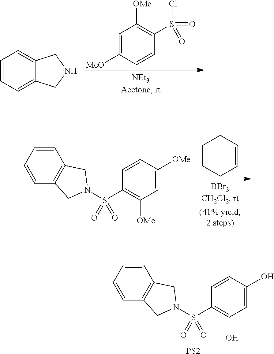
C1=CC=CC2=C1CN(S(C1=C(O)C=C(O)C=C1)(=O)=O)C2.[PS2].C1=C([MeO])C=CC(S(=O)(=O)Cl)=C1[OMe].C1=CC=C2C(=C1)CNC2.C1CCC=CC1.C1=CC=CC2=C1CN(S(C1=C([OMe])C=C([OMe])C=C1)(=O)=O)C2
